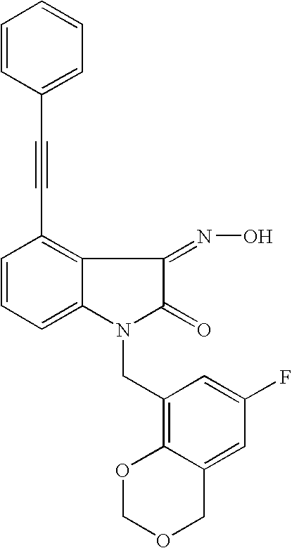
C1=CC=C2C(=C1C#CC1=CC=CC=C1)C(=NO)C(=O)N2CC1=C2C(=CC(F)=C1)COCO2
